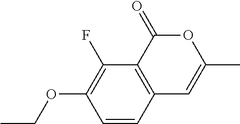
C1=CC2=C(C(F)=C1OCC)C(=O)OC(C)=C2
